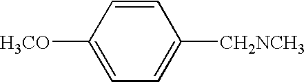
C1=CC([H3CO])=CC=C1[CH2NCH3]
